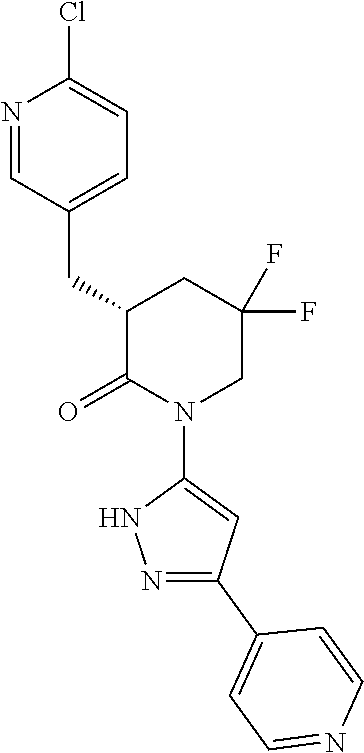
N1=CC(CC2C(=O)N(C3=CC(C4=CC=NC=C4)=NN3)CC(F)(F)C2)=CC=C1Cl
